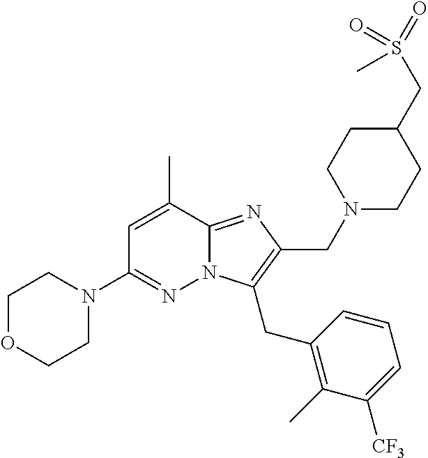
CC1=CC(N2CCOCC2)=NN2C1=NC(CN1CCC(CS(=O)(=O)C)CC1)=C2CC1=C(C)C([CF3])=CC=C1
